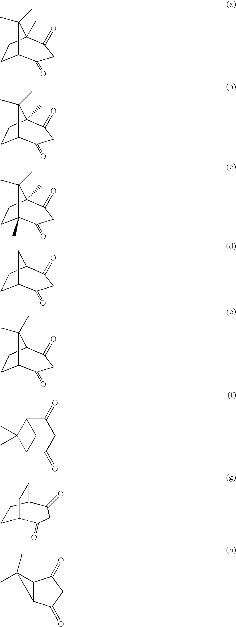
C12CCC(C)(C1(C)C)C(=O)CC2=O.C12CCC(C)(C1(C)C)C(=O)CC2=O.C12(C)CCC(C)(C1(C)C)C(=O)CC2=O.C12CCC(C1)C(=O)CC2=O.C12CCC(C1(C)C)C(=O)CC2=O.C12C(C)(C)C(C1)C(=O)CC2=O.C1C2C(=O)CC(=O)C(C1)CC2.C12C(C(=O)CC1=O)C2(C)C
